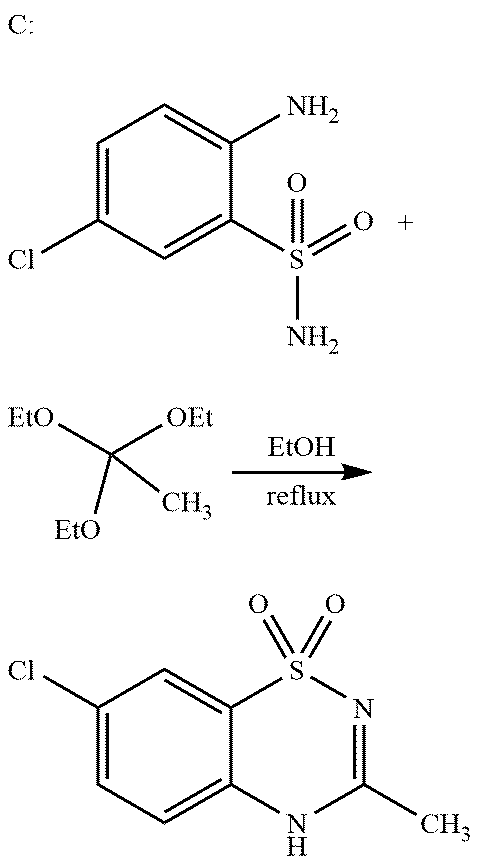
C1=C(Cl)C=C(S(N)(=O)=O)C(N)=C1.[EtOH].[OEt]C([OEt])([OEt])C.[C:].C1(Cl)=CC=C2C(=C1)S(=O)(=O)N=C(C)N2
